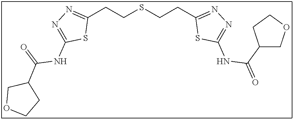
C1(CCSCCC2=NN=C(NC(=O)C3COCC3)S2)=NN=C(NC(C2COCC2)=O)S1
